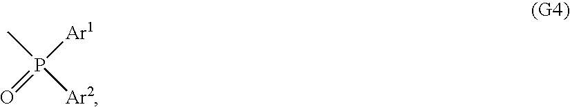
P(=O)([Ar2])(C)[Ar1]
